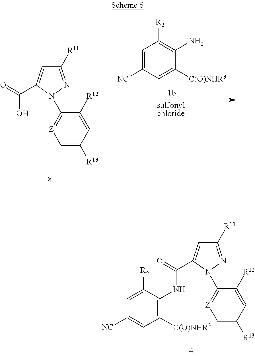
[sulfonyl chloride].C1=C([NC])C=C([C(O)NHR3])C(N)=C1[R2].C(=O)(O)C1=CC([R11])=NN1C1=[Z]C=C([R13])C=C1[R12].C1=C([R2])C(NC(=O)C2=CC([R11])=NN2C2=[Z]C=C([R13])C=C2[R12])=C([C(O)NHR3])C=C1[NC]
